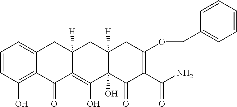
C1=CC(O)=C2C(=C1)CC1([H])C(=C(O)C3(O)C([H])(C1)CC(OCC1=CC=CC=C1)=C(C(N)=O)C3=O)C2=O
